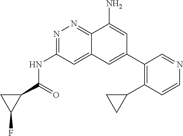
C(NC1=NN=C2C(=C1)C=C(C1=C(C3CC3)C=CN=C1)C=C2N)(=O)C1CC1F
